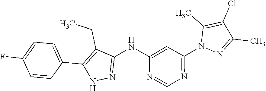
C1(C2=CC=C(F)C=C2)=C(CC)C(NC2=CC(N3N=C(C)C(Cl)=C3C)=NC=N2)=NN1
